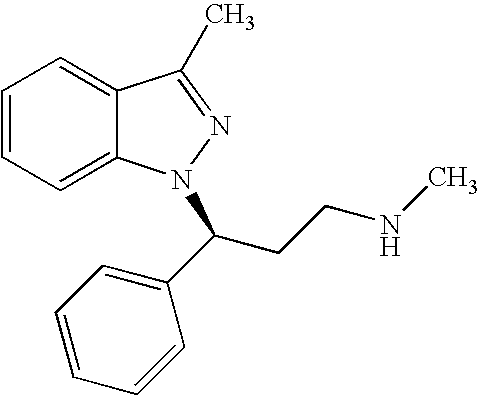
C1=CC=C2C(=C1)C(C)=NN2C(CCNC)C1=CC=CC=C1
